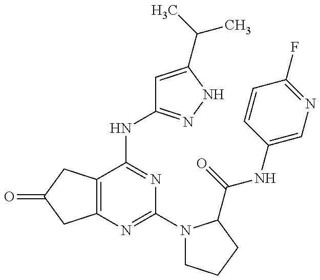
C12=C(C(NC3=NNC(C(C)C)=C3)=NC(N3CCCC3C(=O)NC3=CN=C(F)C=C3)=N1)CC(=O)C2
